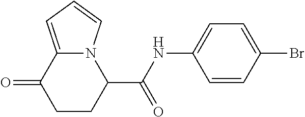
N12C(=CC=C1)C(=O)CCC2C(NC1=CC=C(Br)C=C1)=O
